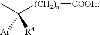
CC([(CH2)n][COOH])([Ar])[R4]
